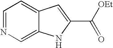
C1=NC=C2C(=C1)C=C(C([OEt])=O)N2
